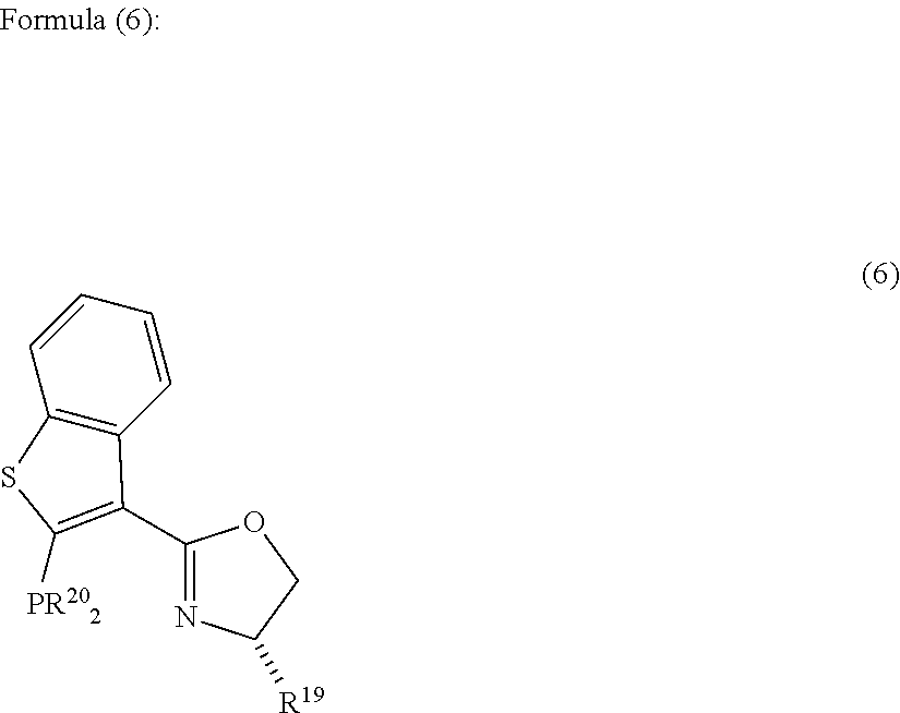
C1(C2=C([PR202])SC3=C2C=CC=C3)=NC([R19])CO1
